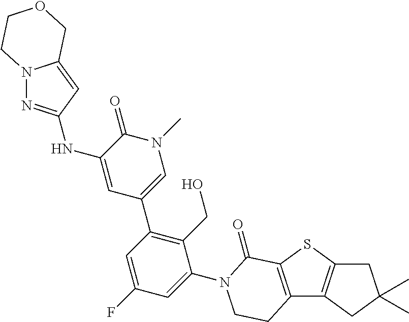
N(C1=CC(C2=C(CO)C(N3C(=O)C4=C(C5=C(S4)CC(C)(C)C5)CC3)=CC(F)=C2)=CN(C)C1=O)C1=NN2C(=C1)COCC2
